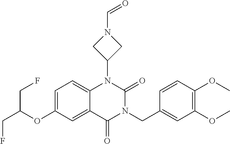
C12=CC=C(OC(CF)CF)C=C1C(=O)N(CC1=CC(OC)=C(OC)C=C1)C(=O)N2C1CN(C=O)C1
